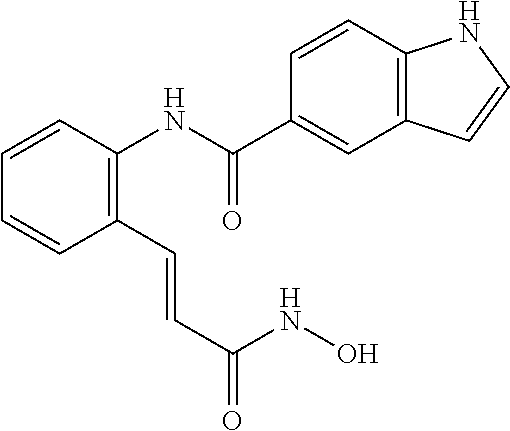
C1(C=CC(=O)NO)=C(NC(C2=CC3=C(C=C2)NC=C3)=O)C=CC=C1
